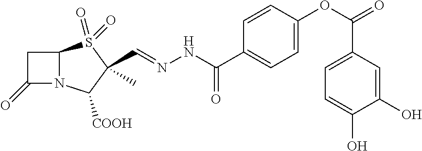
C(C1(C)S(=O)(=O)C2N(C1[COOH])C(=O)C2)=NNC(=O)C1=CC=C(OC(C2=CC=C(O)C(O)=C2)=O)C=C1
